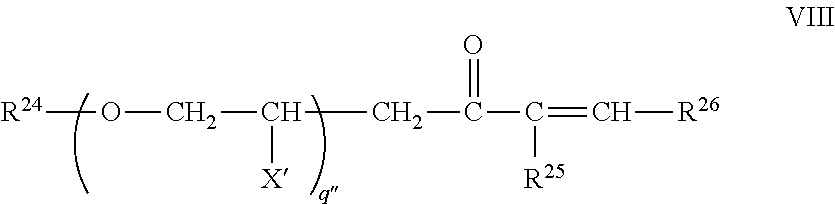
[R24]OCC(CC(C([R25])=C[R26])=O)[X]
